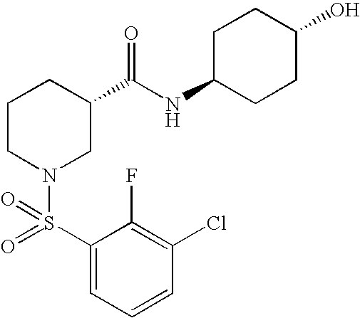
C1(Cl)=C(F)C(S(=O)(N2CC(C(NC3CCC(O)CC3)=O)CCC2)=O)=CC=C1
